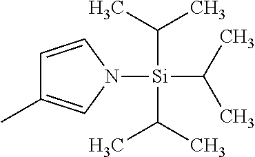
C1=CN([Si](C(C)C)(C(C)C)C(C)C)C=C1C
